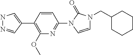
N1N=CC(C2=C(OC)N=C(N3C=CN(CC4CCCCC4)C3=O)C=C2)=C1
